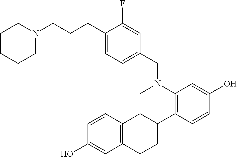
C(CCC1=CC=C(CN(C2=C(C3CC4=C(CC3)C=C(O)C=C4)C=CC(O)=C2)C)C=C1F)N1CCCCC1
